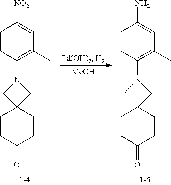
C1CC(=O)CCC12CN(C1=C(C)C=C([NO2])C=C1)C2.[MeOH].C1CC(=O)CCC12CN(C1=C(C)C=C(N)C=C1)C2
